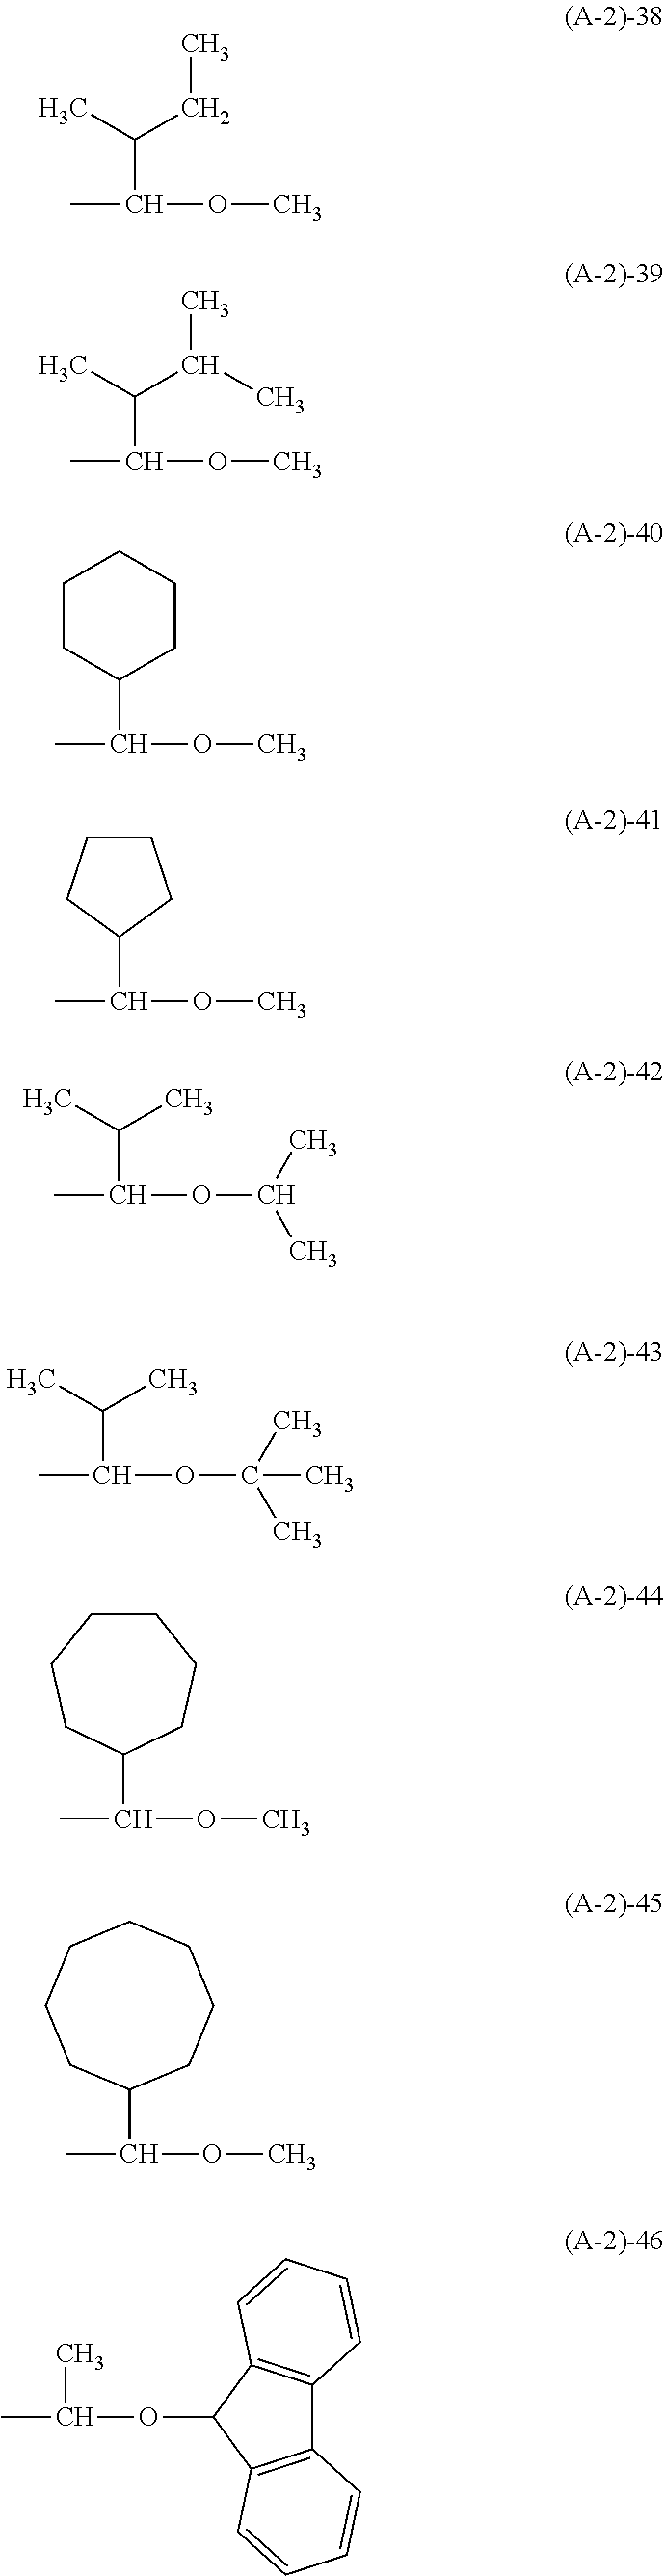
CC(OC)C(C)CC.CC(OC)C(C)C(C)C.CC(OC)C1CCCCC1.CC(OC)C1CCCC1.CC(OC(C)C)C(C)C.CC(OC(C)(C)C)C(C)C.CC(OC)C1CCCCCC1.CC(OC)C1CCCCCCC1.O(C1C2=C(C3=C1C=CC=C3)C=CC=C2)C(C)C
